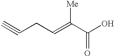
C(CC=C(C(O)=O)[Me])#C
